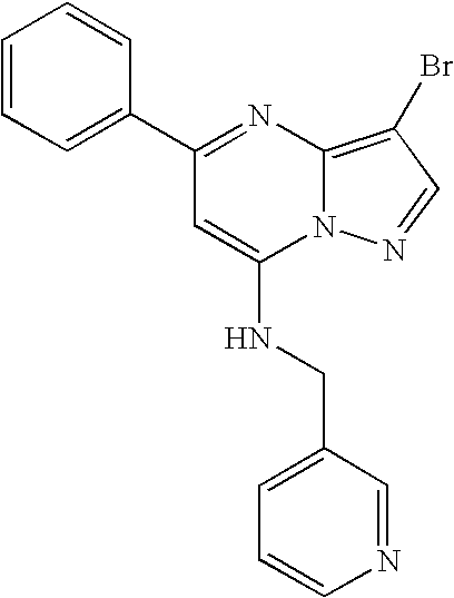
C1=CC=C(C2=NC3=C(Br)C=NN3C(NCC3=CC=CN=C3)=C2)C=C1
